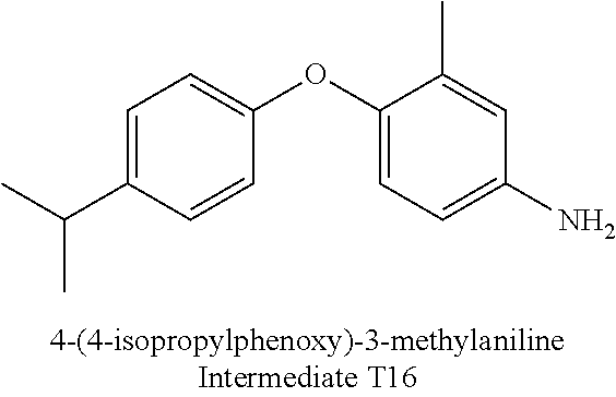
C1=C(C(C)C)C=CC(OC2=CC=C(N)C=C2C)=C1
